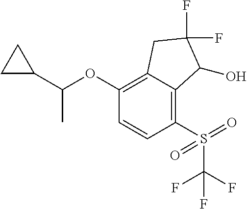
C(OC1=C2C(=C(S(C(F)(F)F)(=O)=O)C=C1)C(O)C(F)(F)C2)(C1CC1)C
